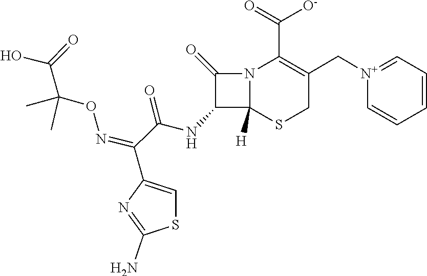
C1=[N+](CC2=C(C(=O)[O-])N3C([H])(SC2)C(NC(C(=NOC(C(O)=O)(C)C)C2=CSC(N)=N2)=O)C3=O)C=CC=C1
